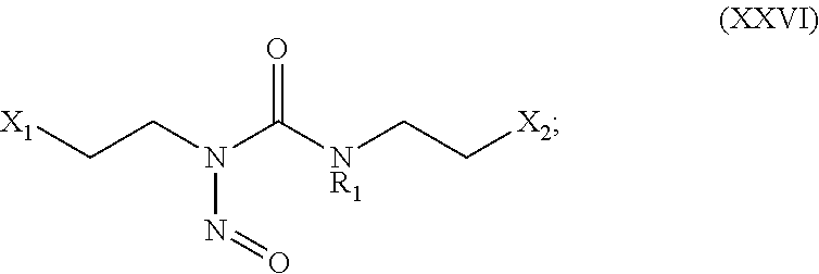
[X1]CCN(C(=O)[NR1]CC[X2])N=O
